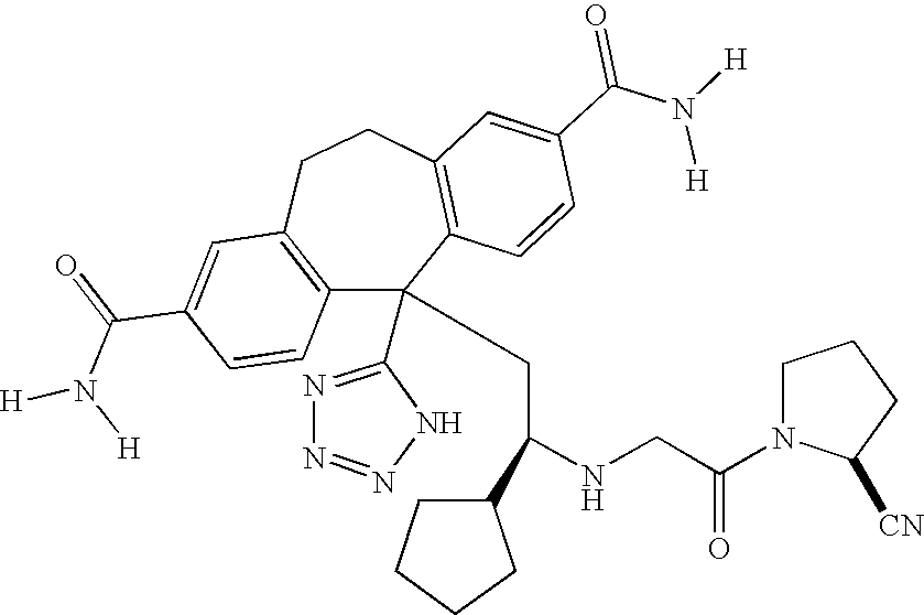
C1(C(=O)N([H])[H])=CC2=C(C=C1)C(C1=NN=NN1)(CC(NCC(N1C([CN])CCC1)=O)C1CCCC1)C1=C(CC2)C=C(C(N([H])[H])=O)C=C1
